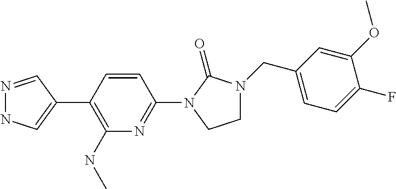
N1=CC(C2=C(NC)N=C(N3C(=O)N(CC4=CC=C(F)C(OC)=C4)CC3)C=C2)=CN1
